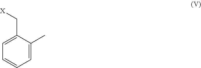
C1=C(C[X])C(C)=CC=C1
